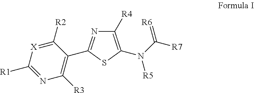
C1([R2])=[X]C([R1])=NC([R3])=C1C1=NC([R4])=C(N(C([R7])=[R6])[R5])S1
